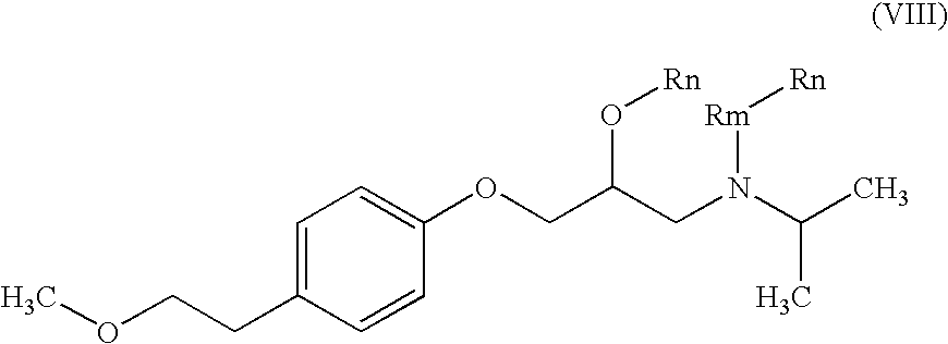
COCCC1=CC=C(OCC(CN(C(C)C)[Rm][Rn])O[Rn])C=C1
